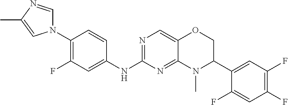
N1(C2=C(F)C=C(NC3=NC=C4C(=N3)N(C)C(C3=CC(F)=C(F)C=C3F)CO4)C=C2)C=NC(C)=C1
